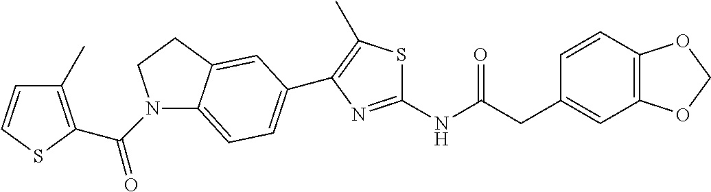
C1=CC2=C(C=C1CC(NC1=NC(C3=CC=C4N(C(=O)C5=C(C)C=CS5)CCC4=C3)=C(C)S1)=O)OCO2
